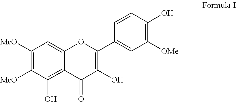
C1([MeO])=C([MeO])C(O)=C2C(=C1)OC(C1=CC([OMe])=C(O)C=C1)=C(O)C2=O
